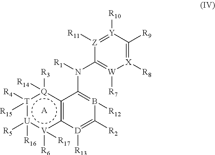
[U]1([R5])([R16]):[V]([R6])([R17])c2~c([Q]([R3])([R14]):[T]:1([R4])[R15])C(N([R1])C1=[W]([R7])[X]([R8])=C([R9])[Y]([R10])=[Z]1[R11])=B([R12])C([R2])=[D]2[R13].[A]
